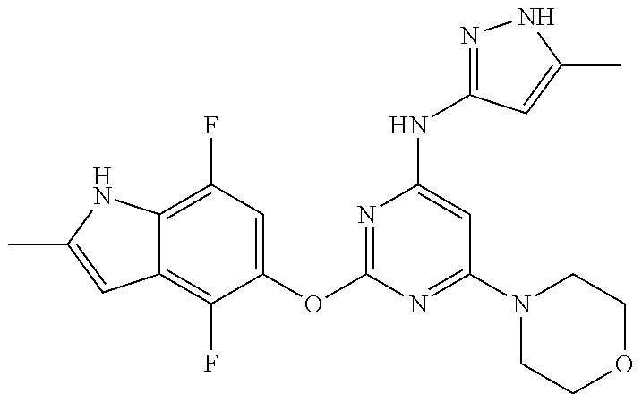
C12=C(F)C(OC3=NC(NC4=NNC(C)=C4)=CC(N4CCOCC4)=N3)=CC(F)=C1NC(C)=C2
